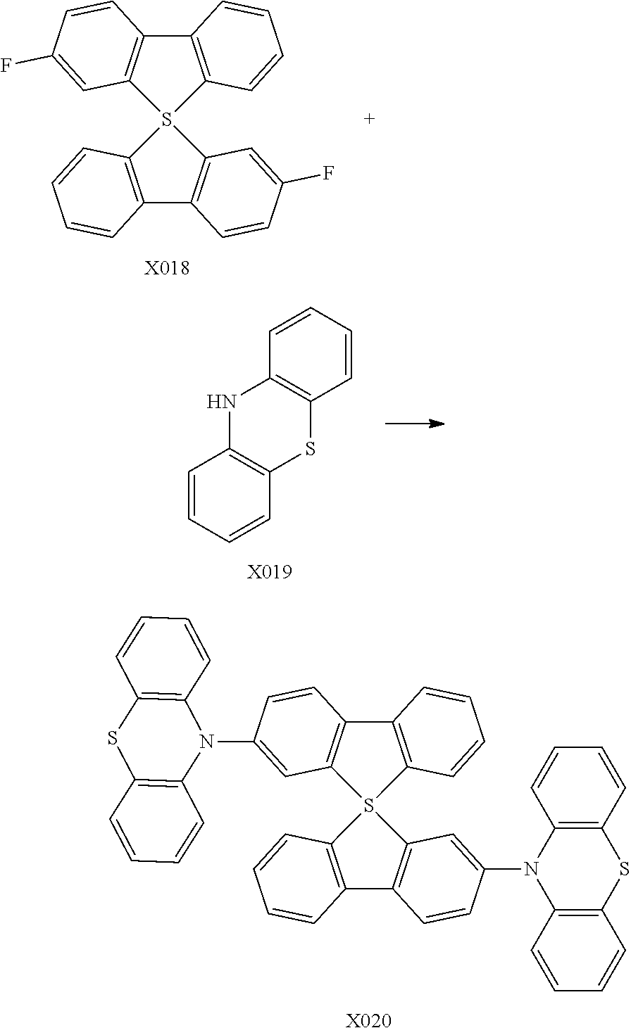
C12=C(S3(C4=C1C=CC(F)=C4)C1=C(C4=C3C=C(F)C=C4)C=CC=C1)C=CC=C2.[X018].N1C2=C(SC3=C1C=CC=C3)C=CC=C2.[X019].C12=C(S3(C4=C1C=CC(N1C5=C(SC6=C1C=CC=C6)C=CC=C5)=C4)C1=C(C4=C3C=C(N3C5=C(SC6=C3C=CC=C6)C=CC=C5)C=C4)C=CC=C1)C=CC=C2.[X020]
